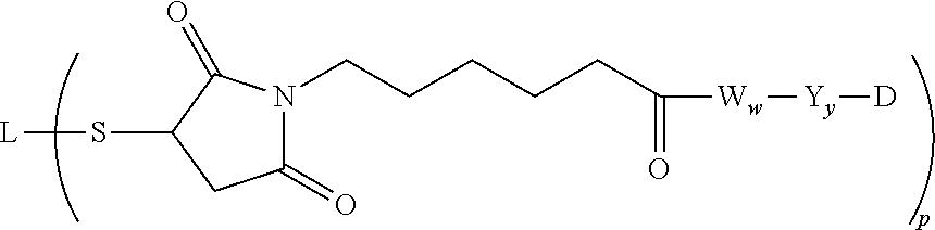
N1(CCCCCC(=O)[Ww][Yy][D])C(=O)CC(S[L])C1=O
